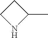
C1(C)CCN1
